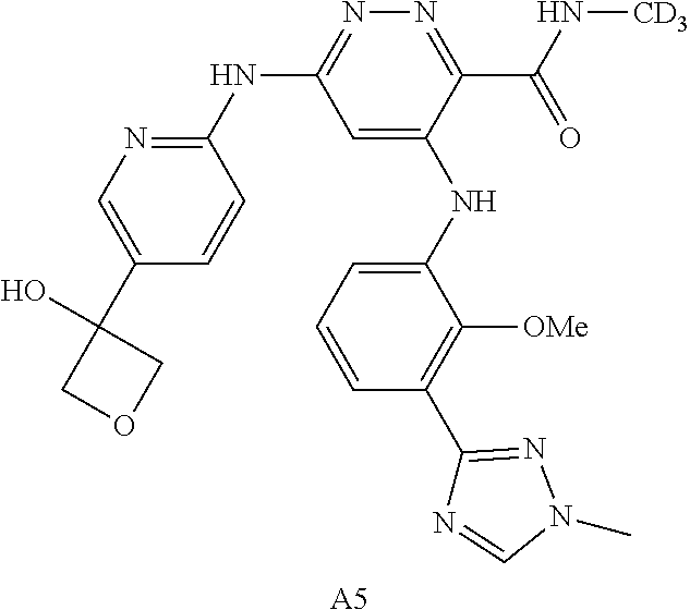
[A5].C1=C(NC2=CC=CC(C3=NN(C)C=N3)=C2[OMe])C(C(N[CD3])=O)=NN=C1NC1=NC=C(C2(O)COC2)C=C1
